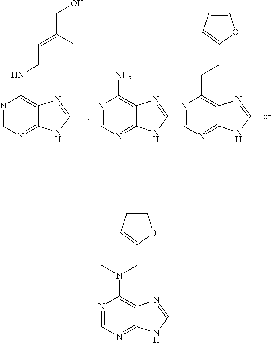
N(C1=C2C(=NC=N1)NC=N2)(CC1=CC=CO1)C.N(C1=C2C(=NC=N1)NC=N2)CC=C(C)CO.NC1=C2C(=NC=N1)NC=N2.C(C1=C2C(=NC=N1)NC=N2)CC1=CC=CO1
